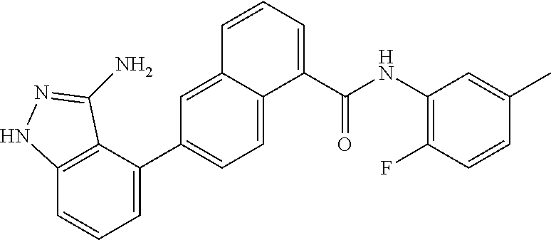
C12=C(C(C3=CC=C4C(=C3)C=CC=C4C(NC3=C(F)C=CC(C)=C3)=O)=CC=C1)C(N)=NN2
